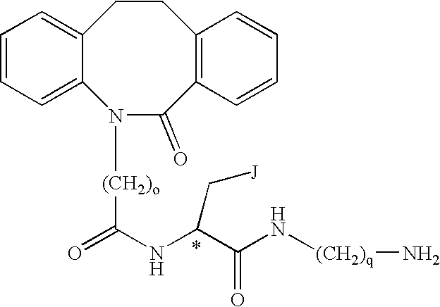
N1([(CH2)o]C(=O)NC(C(N[(CH2)q]N)=O)C[J])C(=O)C2=C(CCC3=CC=CC=C13)C=CC=C2
